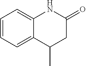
C1=CC=C2C(=C1)NC(=O)CC2C
